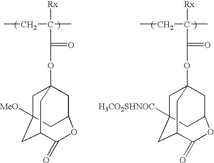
CCC(C)([Rx])C(=O)OC12CC3([MeO])CC(C(=O)OC(C1)C3)C2.CCC(C)([Rx])C(=O)OC12CC3([H3CO2SHNOC])CC(C(=O)OC(C1)C3)C2
